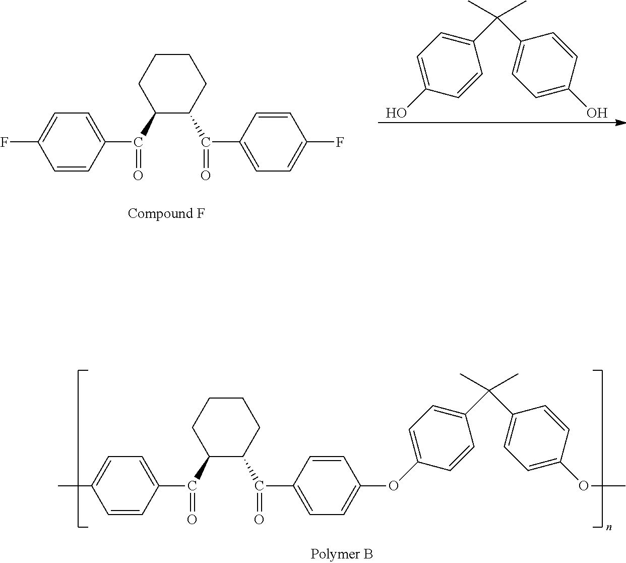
C1(C(C2=CC=C(F)C=C2)=O)C(C(=O)C2=CC=C(F)C=C2)CCCC1.C1(C(C2=CC=C(O)C=C2)(C)C)=CC=C(O)C=C1.C1(C(C2=CC=C(C)C=C2)=O)C(C(=O)C2=CC=C(OC3=CC=C(C(C4=CC=C(OC)C=C4)(C)C)C=C3)C=C2)CCCC1
